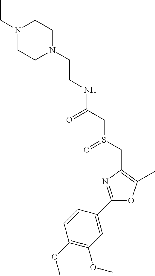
C(CN1CCN(CC)CC1)NC(CS(CC1=C(C)OC(C2=CC(OC)=C(OC)C=C2)=N1)=O)=O
